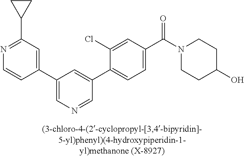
C1(C2=CN=CC(C3=CC=C(C(=O)N4CCC(O)CC4)C=C3Cl)=C2)=CC(C2CC2)=NC=C1
